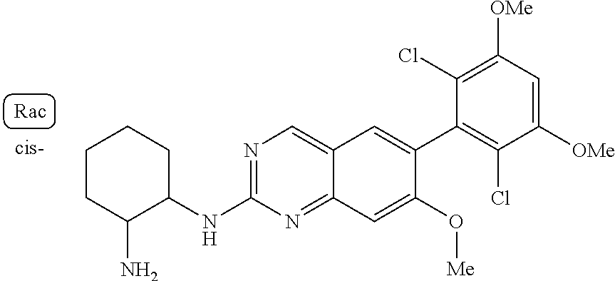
C1(NC2=NC=C3C(=N2)C=C(O[Me])C(C2=C(Cl)C([OMe])=CC([OMe])=C2Cl)=C3)CCCCC1N
